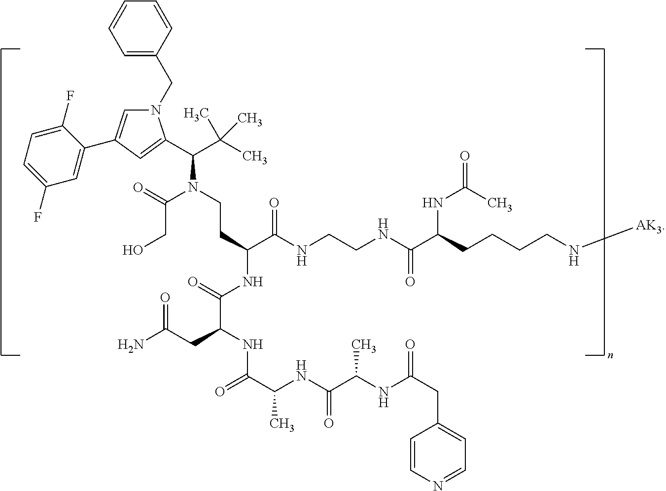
C1(F)=CC=C(F)C=C1C1=CN(CC2=CC=CC=C2)C(C(C(C)(C)C)N(C(=O)CO)CCC(NC(=O)C(NC(=O)C(NC(C(NC(CC2=CC=NC=C2)=O)C)=O)C)CC(N)=O)C(NCCNC(C(CCCCN[AK3])NC(C)=O)=O)=O)=C1
